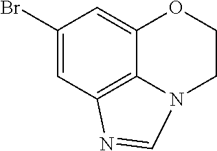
C1(Br)=CC2=C3C(=C1)OCCN3C=N2
